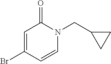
BrC1=CC(=O)N(CC2CC2)C=C1
